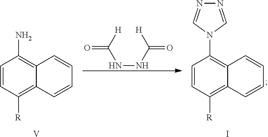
C1=CC([R])=C2C(=C1N1C=NN=C1)C=CC=C2.I.C1=CC([R])=C2C(=C1N)C=CC=C2.[V].[H]C(NNC([H])=O)=O
